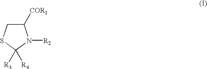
C1([COR1])CSC([R3])([R4])N1[R2]
